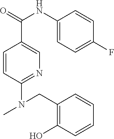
C1=CC(N(CC2=C(O)C=CC=C2)C)=NC=C1C(=O)NC1=CC=C(F)C=C1
